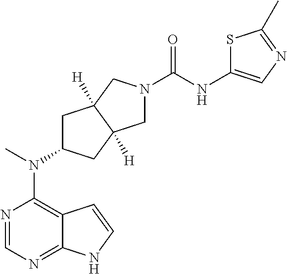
C12=C(N(C)C3CC4([H])C([H])(C3)CN(C(=O)NC3=CN=C(C)S3)C4)N=CN=C1NC=C2
